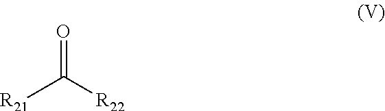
[R21]C([R22])=O
